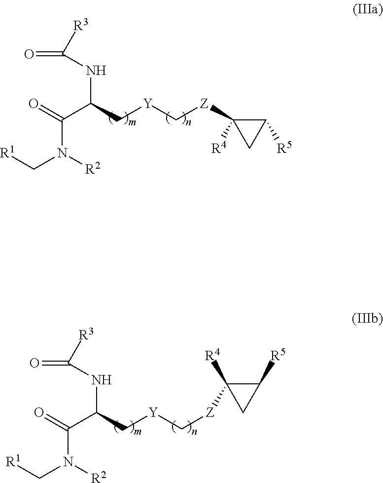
O=C(C(C[Y]C[Z]C1([R4])CC1[R5])NC(=O)[R3])N([R2])C[R1].O=C(C(C[Y]C[Z]C1([R4])CC1[R5])NC(=O)[R3])N([R2])C[R1]
